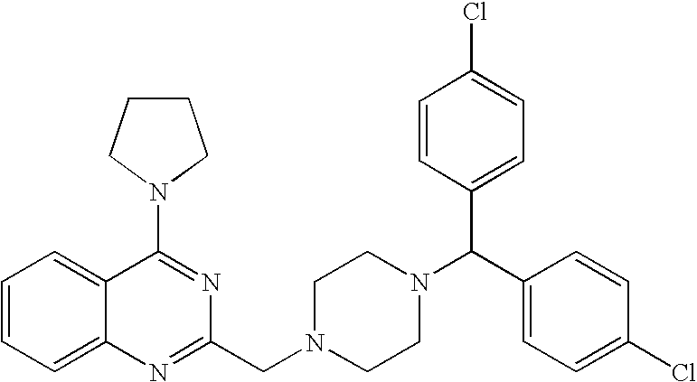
C1=CC=C2C(=C1)C(N1CCCC1)=NC(CN1CCN(C(C3=CC=C(Cl)C=C3)C3=CC=C(Cl)C=C3)CC1)=N2
